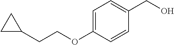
C1=C(OCCC2CC2)C=CC(CO)=C1
